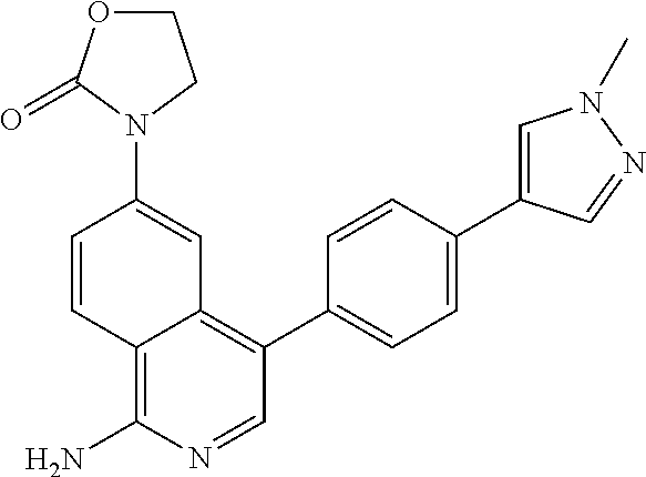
C12=C(N)N=CC(C3=CC=C(C4=CN(C)N=C4)C=C3)=C1C=C(N1CCOC1=O)C=C2
